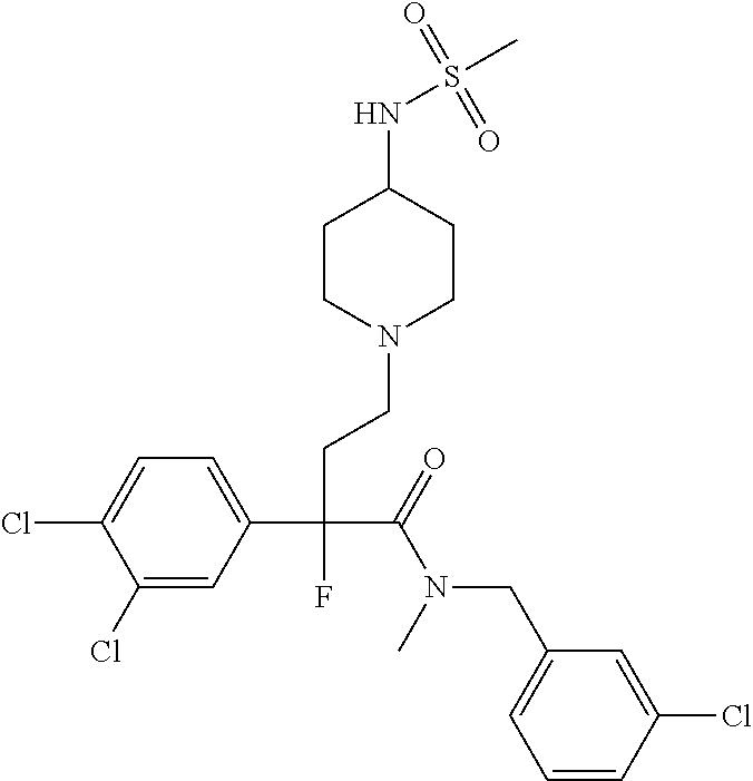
C1(Cl)=CC(C(CCN2CCC(NS(C)(=O)=O)CC2)(C(=O)N(CC2=CC=CC(Cl)=C2)C)F)=CC=C1Cl
